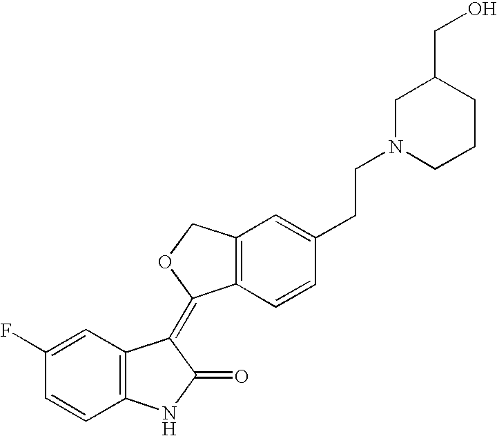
C1=C(F)C=CC2=C1C(=C1C3=C(CO1)C=C(CCN1CCCC(CO)C1)C=C3)C(=O)N2
